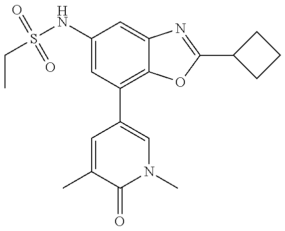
CCS(NC1=CC(C2=CN(C)C(=O)C(C)=C2)=C2C(=C1)N=C(C1CCC1)O2)(=O)=O
